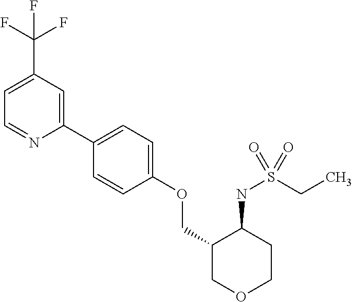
C1(C2=CC=C(OCC3COCCC3NS(CC)(=O)=O)C=C2)=CC(C(F)(F)F)=CC=N1
